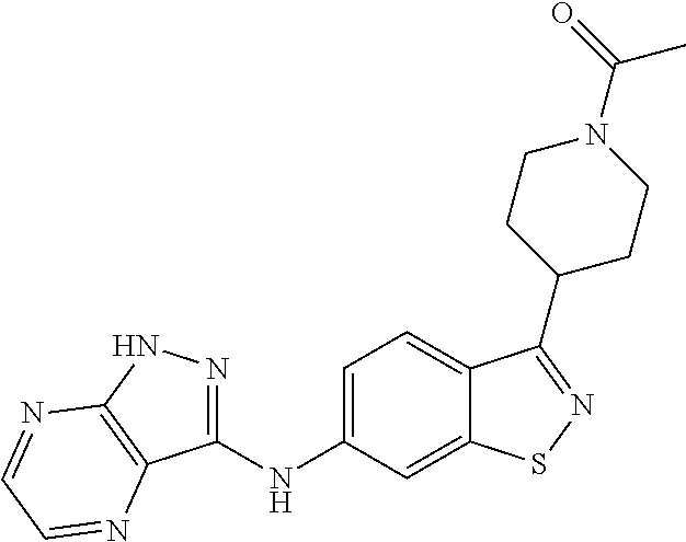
C1(NC2=CC=C3C(=C2)SN=C3C2CCN(C(=O)C)CC2)=NNC2=C1N=CC=N2
